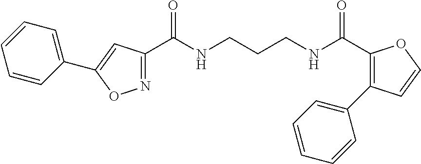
C1(C(NCCCNC(C2=C(C3=CC=CC=C3)C=CO2)=O)=O)=NOC(C2=CC=CC=C2)=C1
